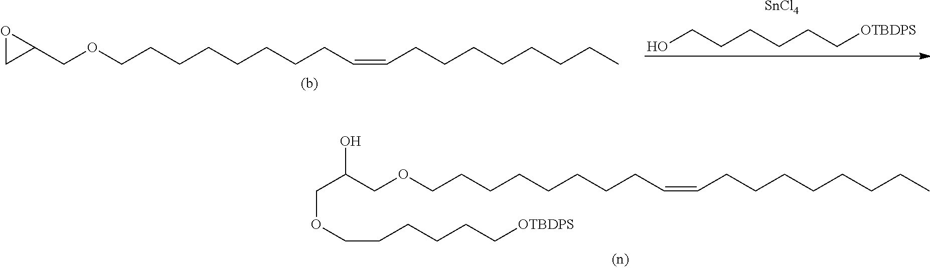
O(CCCCCCCCC=CCCCCCCCC)CC(COCCCCCC[OTBDPS])O.O(CCCCCCCCC=CCCCCCCCC)CC1OC1.OCCCCCC[OTBDPS].[SnCl4]
